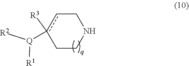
c1([R3])([Q]([R1])[R2])cCNCC1
